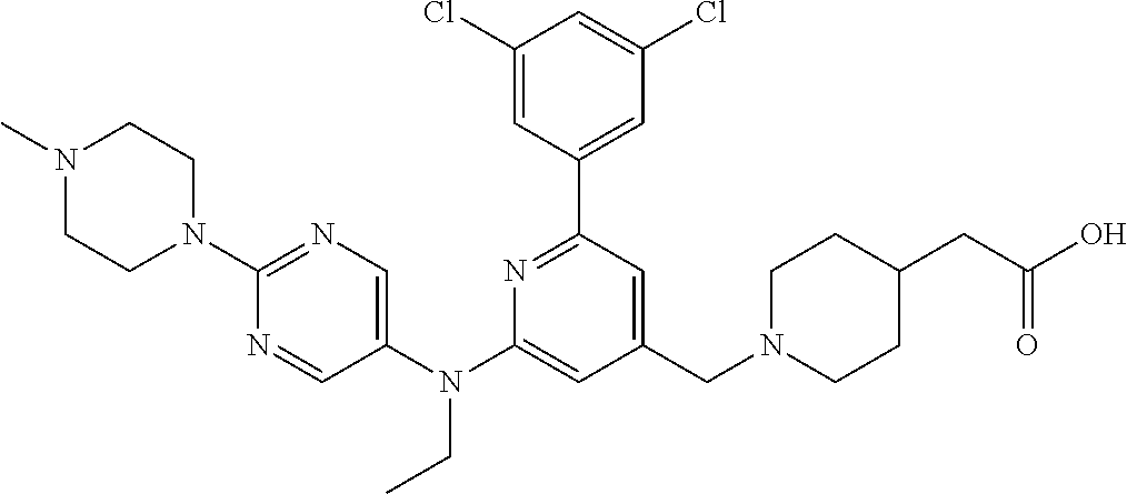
C1(Cl)=CC(C2=NC(N(C3=CN=C(N4CCN(C)CC4)N=C3)CC)=CC(CN3CCC(CC(O)=O)CC3)=C2)=CC(Cl)=C1
